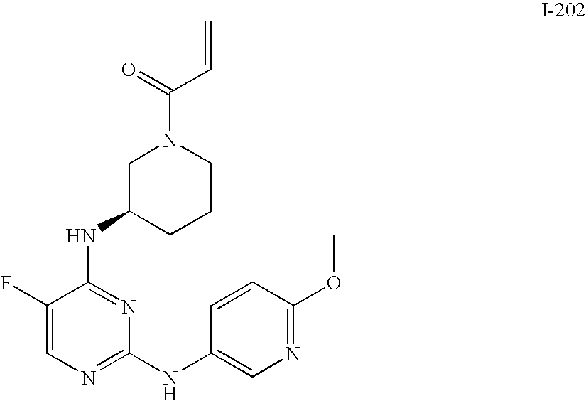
C1CN(C(=O)C=C)CC(NC2=NC(NC3=CN=C(OC)C=C3)=NC=C2F)C1
